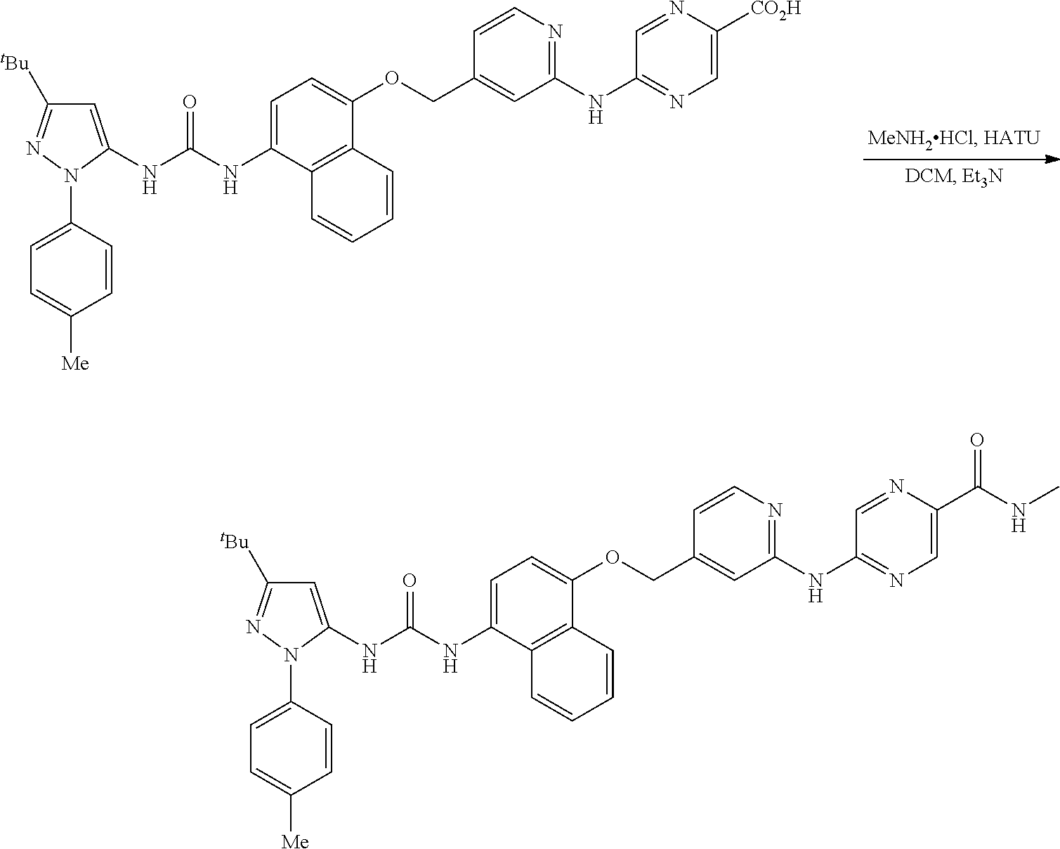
C1=CC(N2C(NC(NC3=CC=C(OCC4=CC(NC5=NC=C([CO2H])N=C5)=NC=C4)C4=C3C=CC=C4)=O)=CC([tBu])=N2)=CC=C1[Me].C1=CC(N2C(NC(NC3=CC=C(OCC4=CC(NC5=NC=C(C(NC)=O)N=C5)=NC=C4)C4=C3C=CC=C4)=O)=CC([tBu])=N2)=CC=C1[Me]
